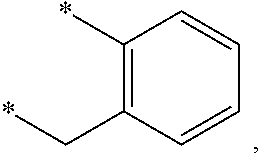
C1(*)=C(C*)C=CC=C1
